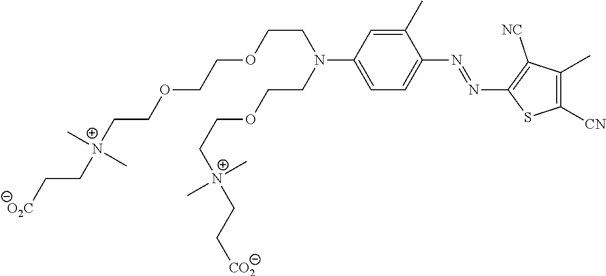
C1(C)=CC(N(CCOCC[N+](CC[CO2])(C)C)CCOCCOCC[N+](CC[O2C])(C)C)=CC=C1N=NC1=C([NC])C(C)=C([CN])S1
